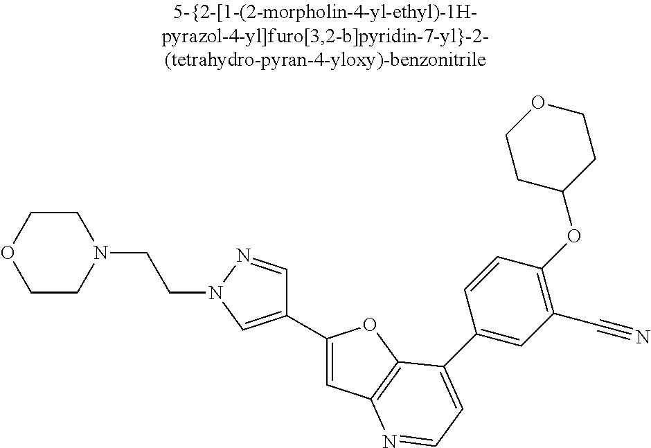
C1(C2=CN(CCN3CCOCC3)N=C2)=CC2=C(O1)C(C1=CC(C#N)=C(OC3CCOCC3)C=C1)=CC=N2
